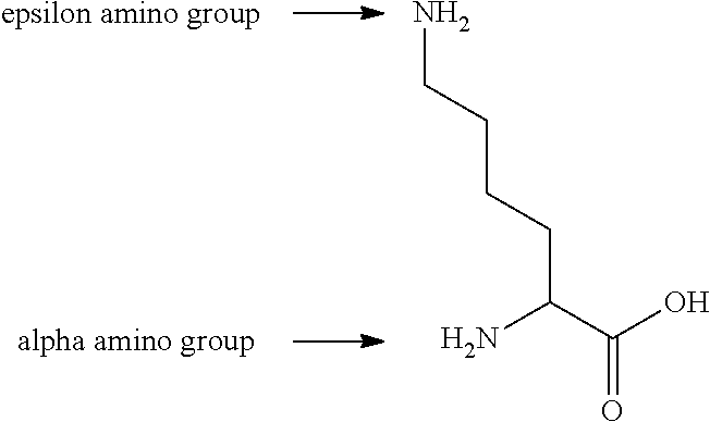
NCCCCC(C(O)=O)N.[epsilon amino group].[alpha amino group]
